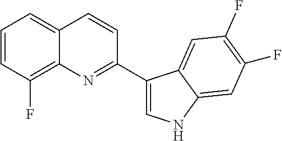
C1=CC(F)=C2C(=C1)C=CC(C1=CNC3=CC(F)=C(F)C=C13)=N2
